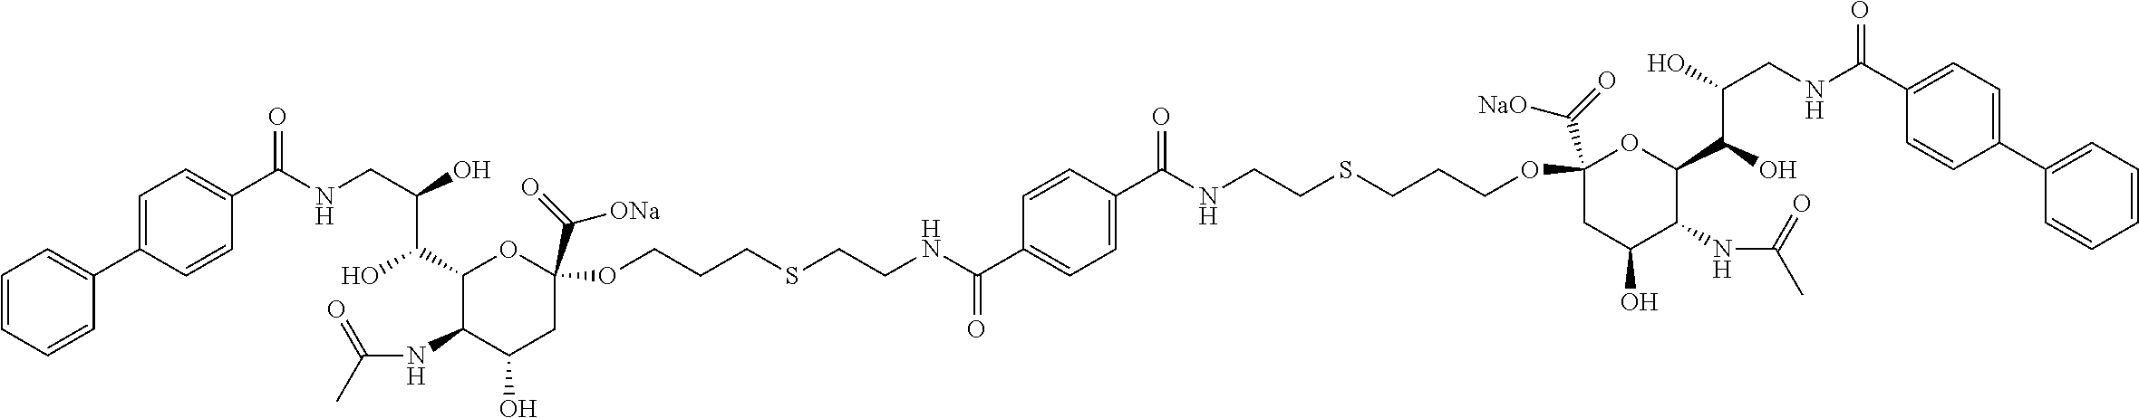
N(CC(O)C(C1C(NC(C)=O)C(O)CC(OCCCSCCNC(C2=CC=C(C(NCCSCCCOC3(C(=O)[NaO])CC(O)C(NC(C)=O)C(C(O)C(O)CNC(C4=CC=C(C5=CC=CC=C5)C=C4)=O)O3)=O)C=C2)=O)(C(=O)[ONa])O1)O)C(C1=CC=C(C2=CC=CC=C2)C=C1)=O
